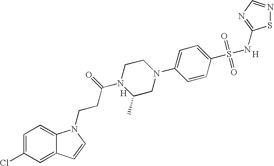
C1=C(Cl)C=C2C(=C1)N(CCC(=O)N1C(C)CN(C3=CC=C(S(=O)(=O)NC4=NC=NS4)C=C3)CC1)C=C2.[H].[H]
